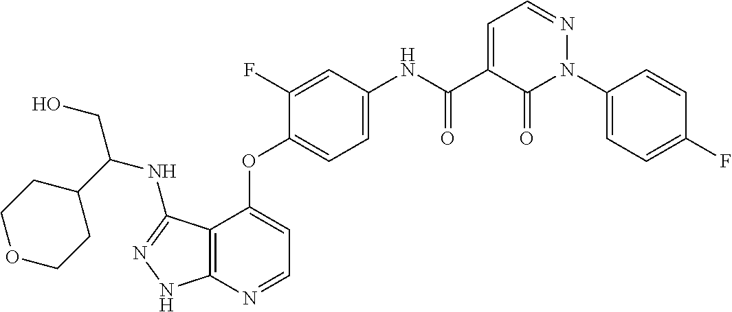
C12=C(N=CC=C1OC1=CC=C(NC(C3=CC=NN(C4=CC=C(F)C=C4)C3=O)=O)C=C1F)NN=C2NC(CO)C1CCOCC1
